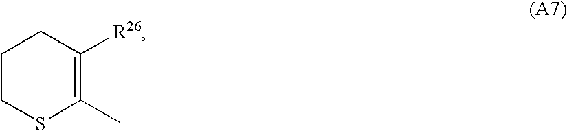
C1CSC(C)=C([R26])C1
